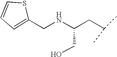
C(NC(CC(C)C)CO)C1=CC=CS1
